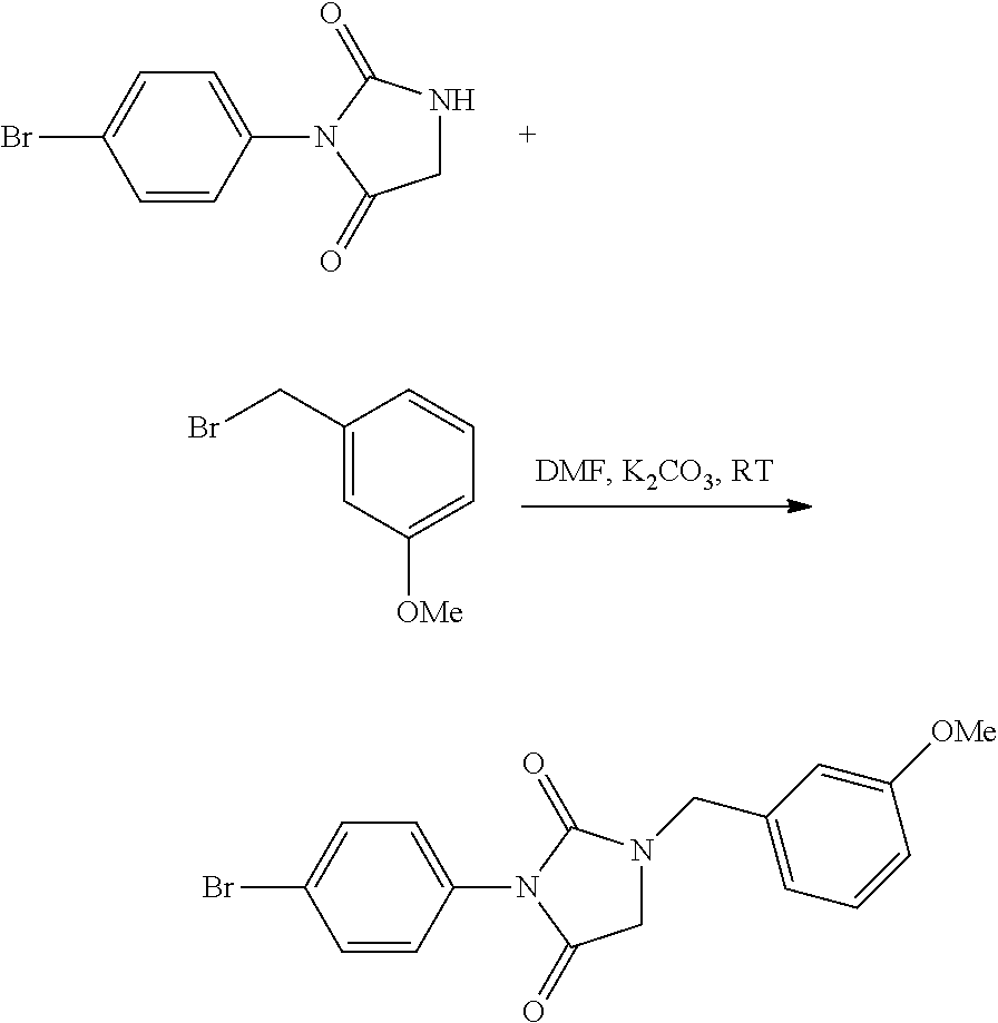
C1=CC(N2C(=O)CNC2=O)=CC=C1Br.C1(CBr)=CC([OMe])=CC=C1.C1=CC(N2C(=O)CN(CC3=CC=CC([OMe])=C3)C2=O)=CC=C1Br
